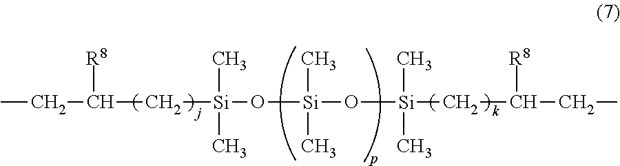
C(C([R8])C[Si](O[Si](O[Si](CC(CC)[R8])(C)C)(C)C)(C)C)C
